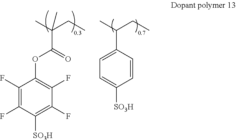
C(C(C(OC1=C(F)C(F)=C([SO3H])C(F)=C1F)=O)(C)C)C.C(C(C1=CC=C([SO3H])C=C1)C)C
